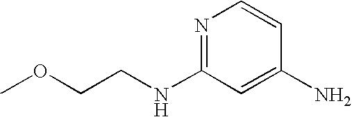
N1=C(NCCOC)C=C(N)C=C1
